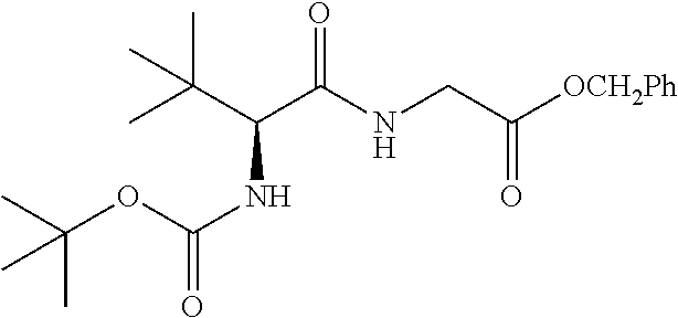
C(C(C(NCC([OCH2Ph])=O)=O)NC(OC(C)(C)C)=O)(C)(C)C
